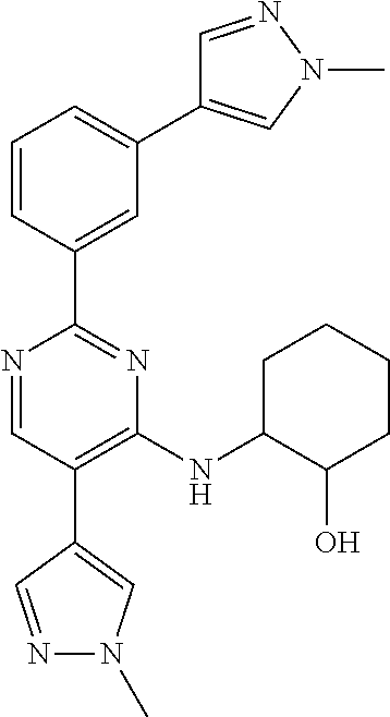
C1=NN(C)C=C1C1=CC=CC(C2=NC(NC3C(O)CCCC3)=C(C3=CN(C)N=C3)C=N2)=C1
